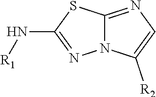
S1C(N[R1])=NN2C1=NC=C2[R2]
